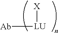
[Ab][LU][X]
